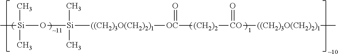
C[Si](O[Si](C)(C)[((CH2)3O(CH2)2)1][OC](=O)[(CH2)2][CO](=O)[((CH2)3O(CH2)2)1]C)(C)C
